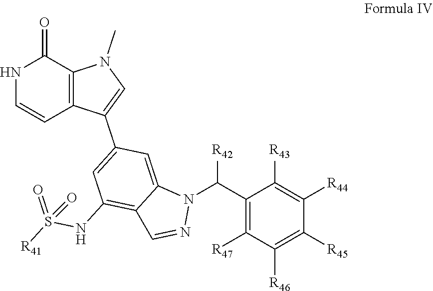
N1(C(C2=C([R47])C([R46])=C([R45])C([R44])=C2[R43])[R42])N=CC2=C(NS([R41])(=O)=O)C=C(C3=CN(C)C4=C3C=CNC4=O)C=C12
